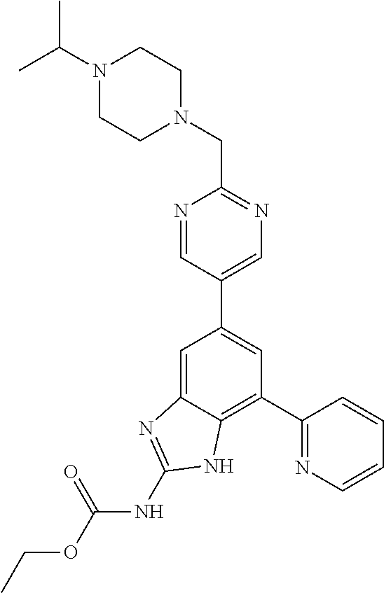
C1(C2=NC=CC=C2)=C2C(=CC(C3=CN=C(CN4CCN(C(C)C)CC4)N=C3)=C1)N=C(NC(OCC)=O)N2
